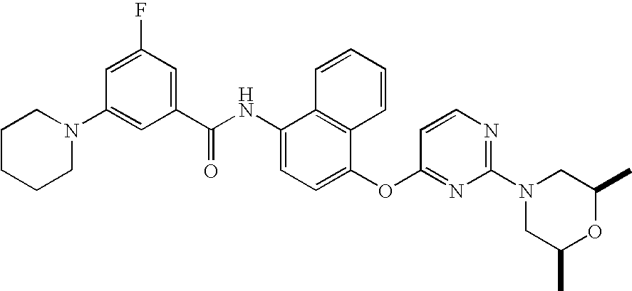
N1(C2=CC(C(NC3=CC=C(OC4=NC(N5CC(C)OC(C)C5)=NC=C4)C4=C3C=CC=C4)=O)=CC(F)=C2)CCCCC1
